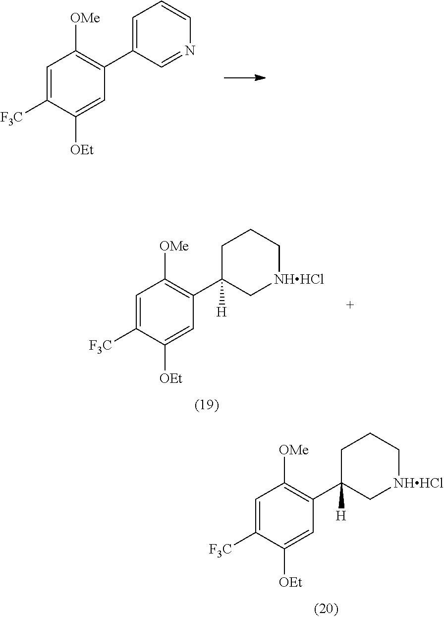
C1=C([F3C])C([OEt])=CC(C2=CC=CN=C2)=C1[OMe].C1=C([F3C])C([OEt])=CC(C2([H])C[NHHCl]CCC2)=C1[OMe].C1=C([F3C])C([OEt])=CC(C2([H])C[NHHCl]CCC2)=C1[OMe]
